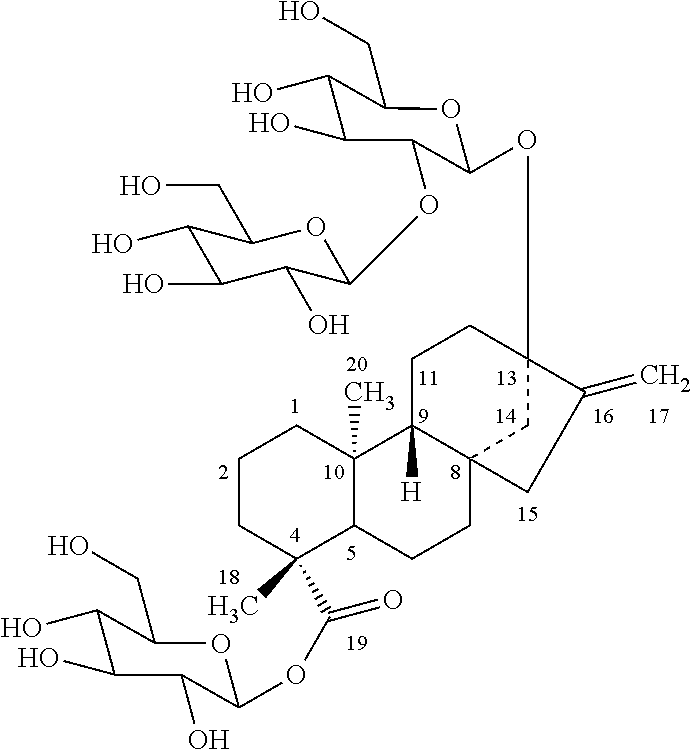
C1CC(C)(C(=O)OC2C(O)C(O)C(O)C(CO)O2)C2C(C)(C1)C1([H])C3(CC2)CC(OC2C(OC4C(O)C(O)C(O)C(CO)O4)C(O)C(O)C(CO)O2)(CC1)C(=C)C3
